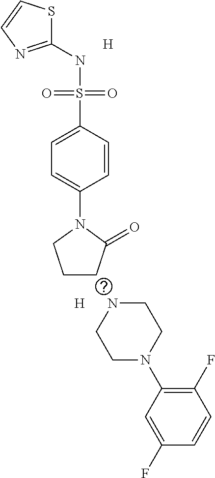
C1(NS(C2=CC=C(N3CCCC3=O)C=C2)(=O)=O)=NC=CS1.[H].[H].N1CCN(C2=C(F)C=CC(F)=C2)CC1
